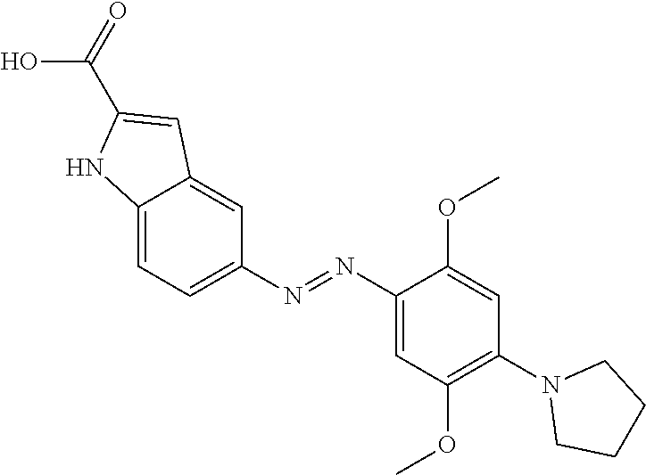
C1(N=NC2=CC=C3C(=C2)C=C(C(O)=O)N3)=CC(OC)=C(N2CCCC2)C=C1OC
